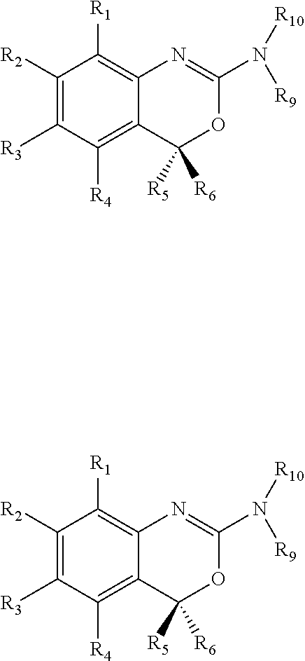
C1([R2])=C([R3])C([R4])=C2C(=C1[R1])N=C(N([R9])[R10])OC2([R5])[R6].C1([R2])=C([R3])C([R4])=C2C(=C1[R1])N=C(N([R9])[R10])OC2([R5])[R6]
